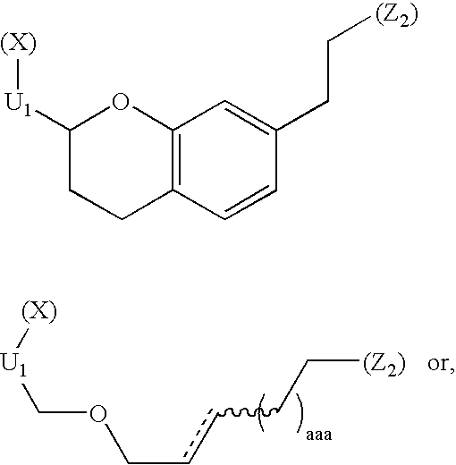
C1([U1][(X)])CCC2=C(O1)C=C(CC[(Z2)])C=C2.C(ccCC[(Z2)])OC[U1][(X)]
